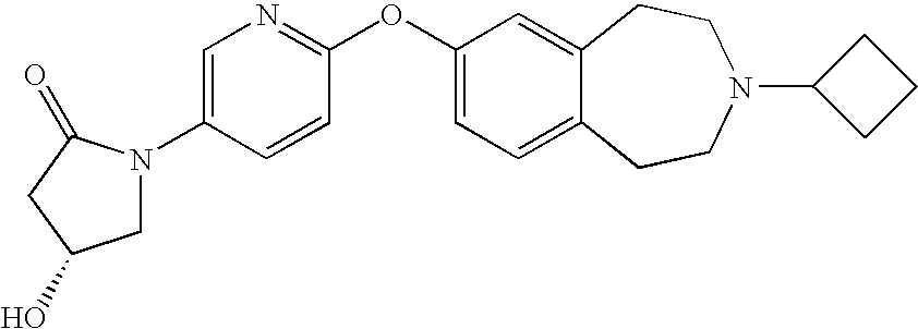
C1=C(N2CC(O)CC2=O)C=CC(OC2=CC=C3C(=C2)CCN(C2CCC2)CC3)=N1
